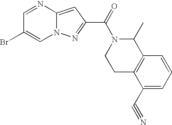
N1=CC(Br)=CN2C1=CC(C(=O)N1CCC3=C(C1C)C=CC=C3C#N)=N2
